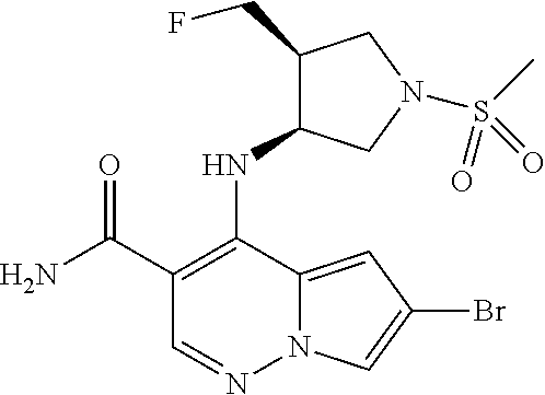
C1(C(N)=O)=C(NC2C(CF)CN(S(C)(=O)=O)C2)C2=CC(Br)=CN2N=C1
